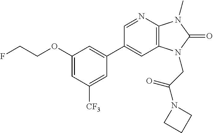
C12=C(N=CC(C3=CC(OCCF)=CC([CF3])=C3)=C1)N(C)C(=O)N2CC(N1CCC1)=O
